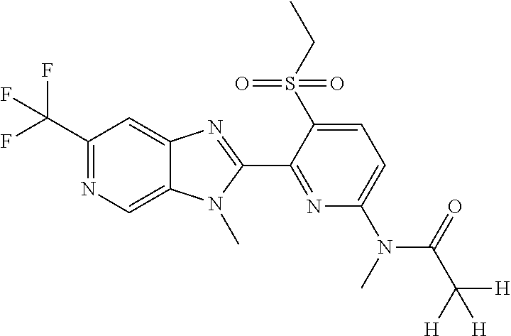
C1(C(F)(F)F)=NC=C2C(=C1)N=C(C1=NC(N(C(C([H])([H])[H])=O)C)=CC=C1S(CC)(=O)=O)N2C
